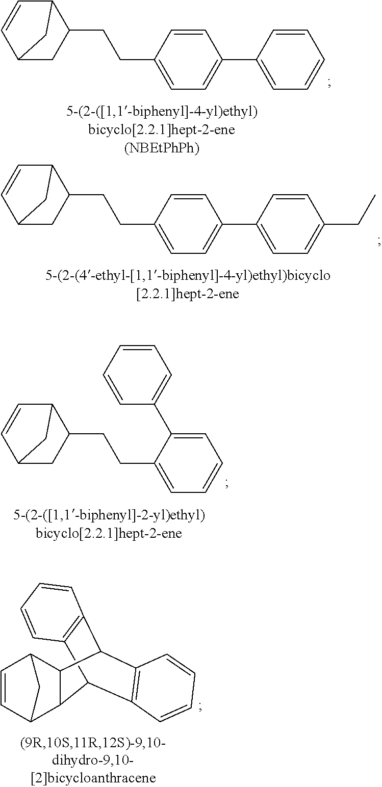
C1(C2=CC=C(CCC3CC4C=CC3C4)C=C2)=CC=CC=C1.C1(C2=CC=C(CCC3CC4C=CC3C4)C=C2)=CC=C(CC)C=C1.C12C=CC(C(CCC3=CC=CC=C3C3=CC=CC=C3)C1)C2.C1=CC2CC1C1C2C2C3=C(C1C1=C2C=CC=C1)C=CC=C3
